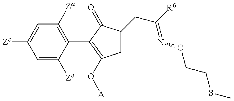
C1=C([Ze])C(C2=C(O[A])CC(CC(=NOCCSC)[R6])C2=O)=C([Za])C=C1[Zc]
